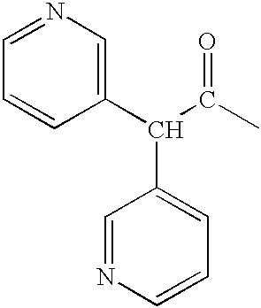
C1(C(C(C)=O)C2=CC=CN=C2)=CN=CC=C1
